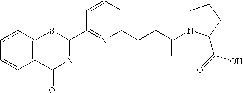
C1(C2=NC(CCC(=O)N3CCCC3C(=O)O)=CC=C2)=NC(=O)C2=C(S1)C=CC=C2
